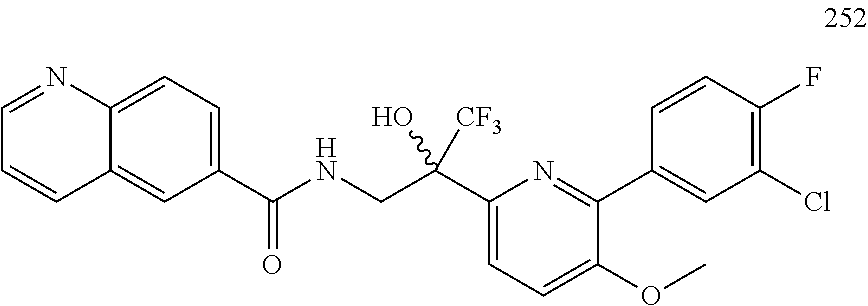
C12=CC=C(C(NCC(C3=CC=C(OC)C(C4=CC(Cl)=C(F)C=C4)=N3)([CF3])O)=O)C=C1C=CC=N2
